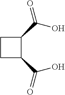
C1C(C(=O)O)C(C(O)=O)C1
